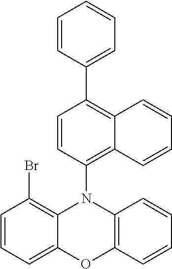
C1=CC=C2C(=C1Br)N(C1=C3C(=C(C4=CC=CC=C4)C=C1)C=CC=C3)C1=C(C=CC=C1)O2
